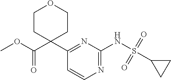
C1(C2(C(OC)=O)CCOCC2)=NC(NS(C2CC2)(=O)=O)=NC=C1
